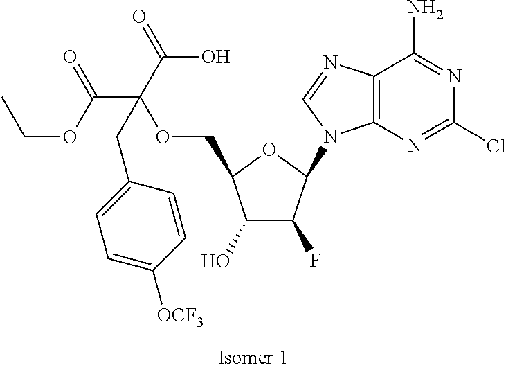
C1(O)C(F)C(N2C3=C(N=C2)C(N)=NC(Cl)=N3)OC1COC(C(O)=O)(C(=O)OCC)CC1=CC=C([OCF3])C=C1
